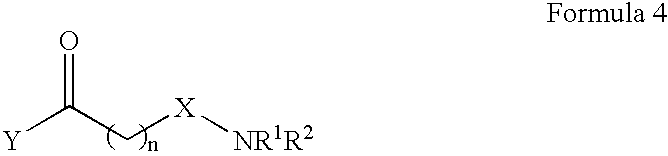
[Y]C(C[X][NR1R2])=O
